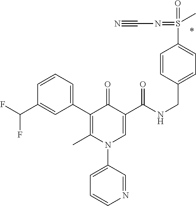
C1(C2=C(C)N(C3=CC=CN=C3)C=C(C(NCC3=CC=C(S(=O)(=NC#N)C)C=C3)=O)C2=O)=CC=CC(C(F)F)=C1
